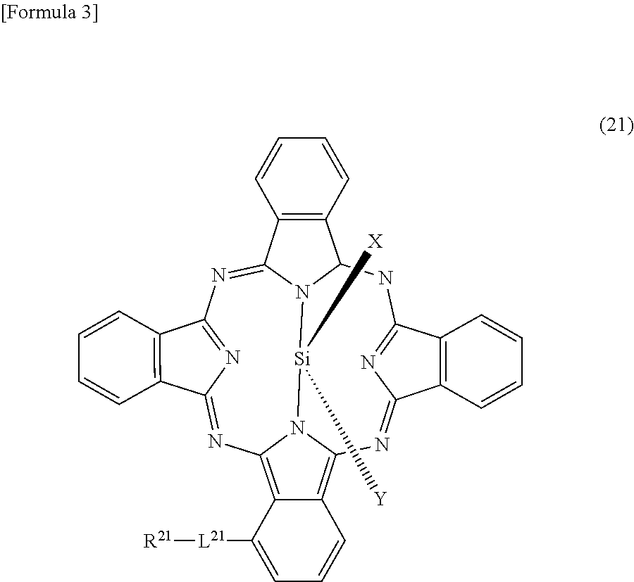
N1=C2N=C(C3=C2C=CC=C3)NC2N3C(=NC4=NC(=NC5=C6C(=C1N5[Si]3([X])[Y])C=CC=C6[L21][R21])C1=C4C=CC=C1)C1=C2C=CC=C1
